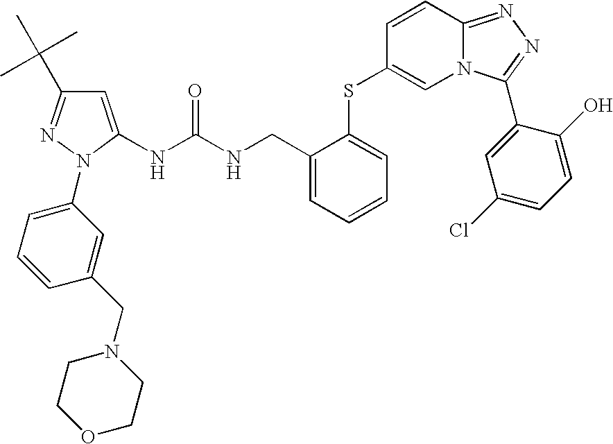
C1(N2N=C(C(C)(C)C)C=C2NC(NCC2=CC=CC=C2SC2=CN3C(=NN=C3C3=CC(Cl)=CC=C3O)C=C2)=O)=CC=CC(CN2CCOCC2)=C1
